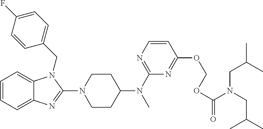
C1=CC=C2C(=C1)N(CC1=CC=C(F)C=C1)C(N1CCC(N(C3=NC=CC(OCOC(=O)N(CC(C)C)CC(C)C)=N3)C)CC1)=N2
